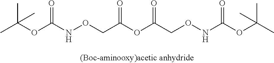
CC(OC(NOCC(OC(CONC(OC(C)(C)C)=O)=O)=O)=O)(C)C
